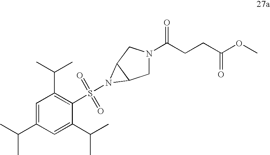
C1N(C(CCC(OC)=O)=O)CC2C1N2S(C1=C(C(C)C)C=C(C(C)C)C=C1C(C)C)(=O)=O
